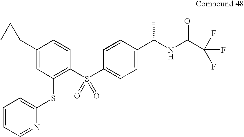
C1(C2CC2)=CC(SC2=CC=CC=N2)=C(S(C2=CC=C(C(NC(C(F)(F)F)=O)C)C=C2)(=O)=O)C=C1
